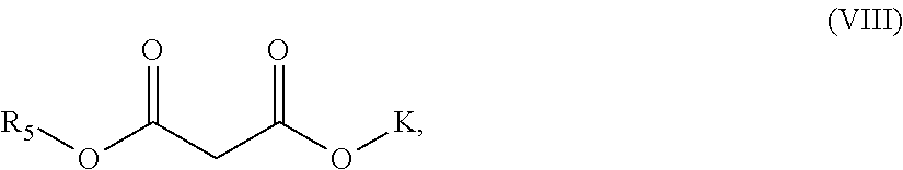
O=C(O[R5])CC(=O)O[K]
